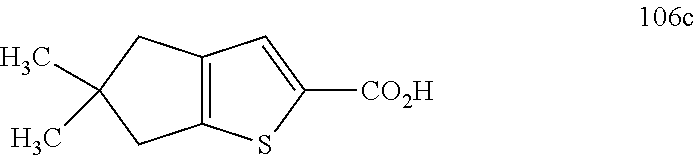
C12=C(SC([CO2H])=C1)CC(C)(C)C2
